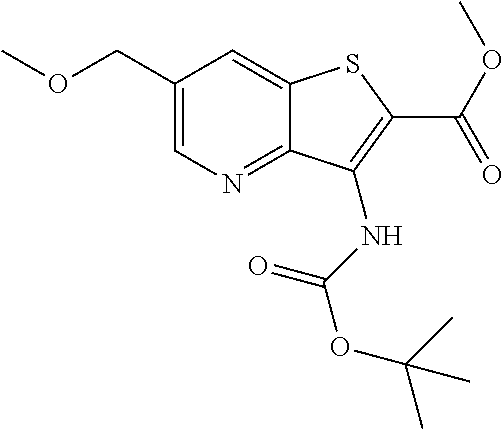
C12=CC(COC)=CN=C1C(NC(=O)OC(C)(C)C)=C(C(OC)=O)S2
